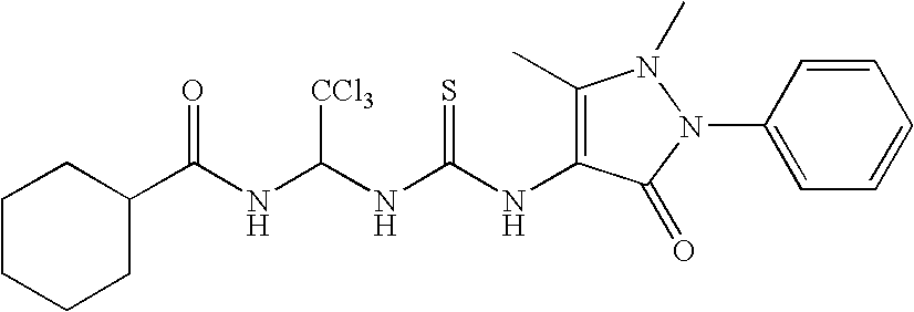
C(NC(NC(NC1=C(C)N(C)N(C2=CC=CC=C2)C1=O)=S)[CCl3])(=O)C1CCCCC1
